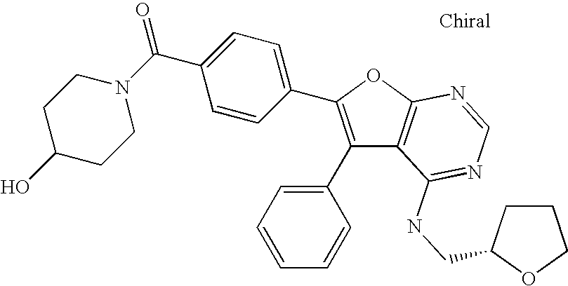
C1(C2=CC=CC=C2)=C(C2=CC=C(C(N3CCC(O)CC3)=O)C=C2)OC2=C1C(NCC1CCCO1)=NC=N2
